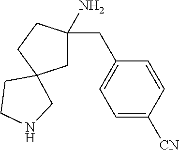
C1C(CC2=CC=C([CN])C=C2)(N)CCC12CCNC2
